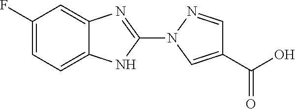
C1(F)=CC=C2C(=C1)N=C(N1C=C(C(O)=O)C=N1)N2
